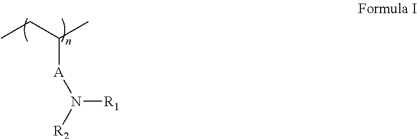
CCC(C)[A]N([R2])[R1]
